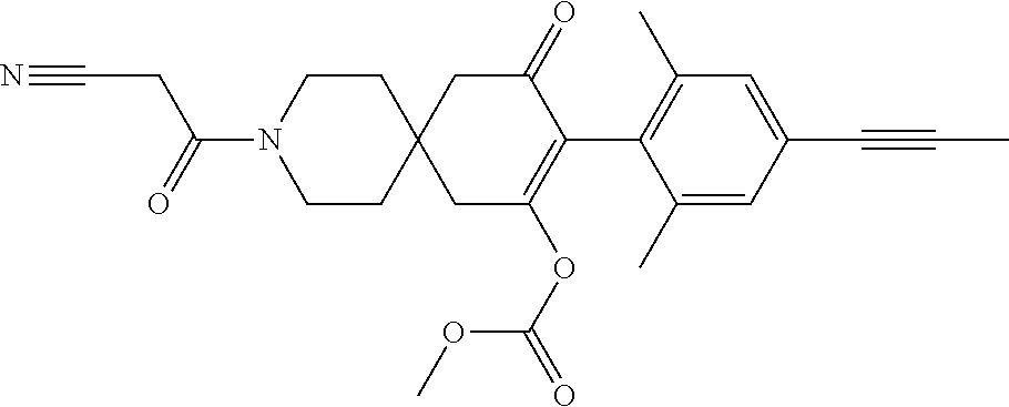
C1(C)=CC(C#CC)=CC(C)=C1C1=C(OC(=O)OC)CC2(CC1=O)CCN(C(=O)CC#N)CC2
